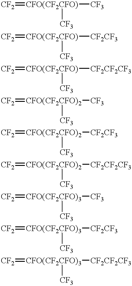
[CF2]=[CFO(CF2CFO)]([CF3])[CF3].[CF2]=[CFO(CF2CFO)]([CF2CF3])[CF3].[CF2]=[CFO(CF2CFO)]([CF2CF2CF3])[CF3].[CF2]=[CFO(CF2CFO)2]([CF3])[CF3].[CF2]=[CFO(CF2CFO)2]([CF2CF3])[CF3].[CF2]=[CFO(CF2CFO)2]([CF2CF2CF3])[CF3].[CF2]=[CFO(CF2CFO)3]([CF3])[CF3].[CF2]=[CFO(CF2CFO)3]([CF2CF3])[CF3].[CF2]=[CFO(CF2CFO)3]([CF2CF2CF3])[CF3]
